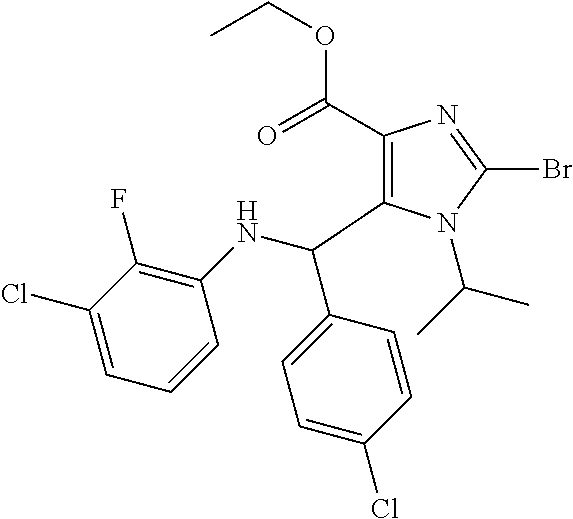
C1(C(=O)OCC)=C(C(NC2=C(F)C(Cl)=CC=C2)C2=CC=C(Cl)C=C2)N(C(C)C)C(Br)=N1
